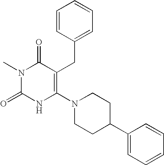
N1(C)C(=O)NC(N2CCC(C3=CC=CC=C3)CC2)=C(CC2=CC=CC=C2)C1=O
